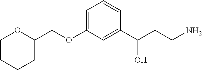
C1=C(OCC2OCCCC2)C=C(C(CCN)O)C=C1
